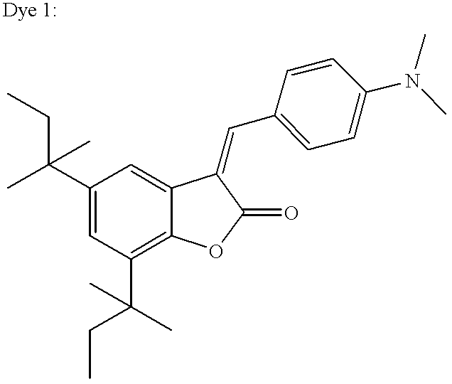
C1(C(C)(CC)C)=CC(C(CC)(C)C)=C2C(=C1)C(=CC1=CC=C(N(C)C)C=C1)C(=O)O2
